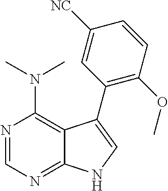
N(C1=C2C(=NC=N1)NC=C2C1=C(OC)C=CC([NC])=C1)(C)C
